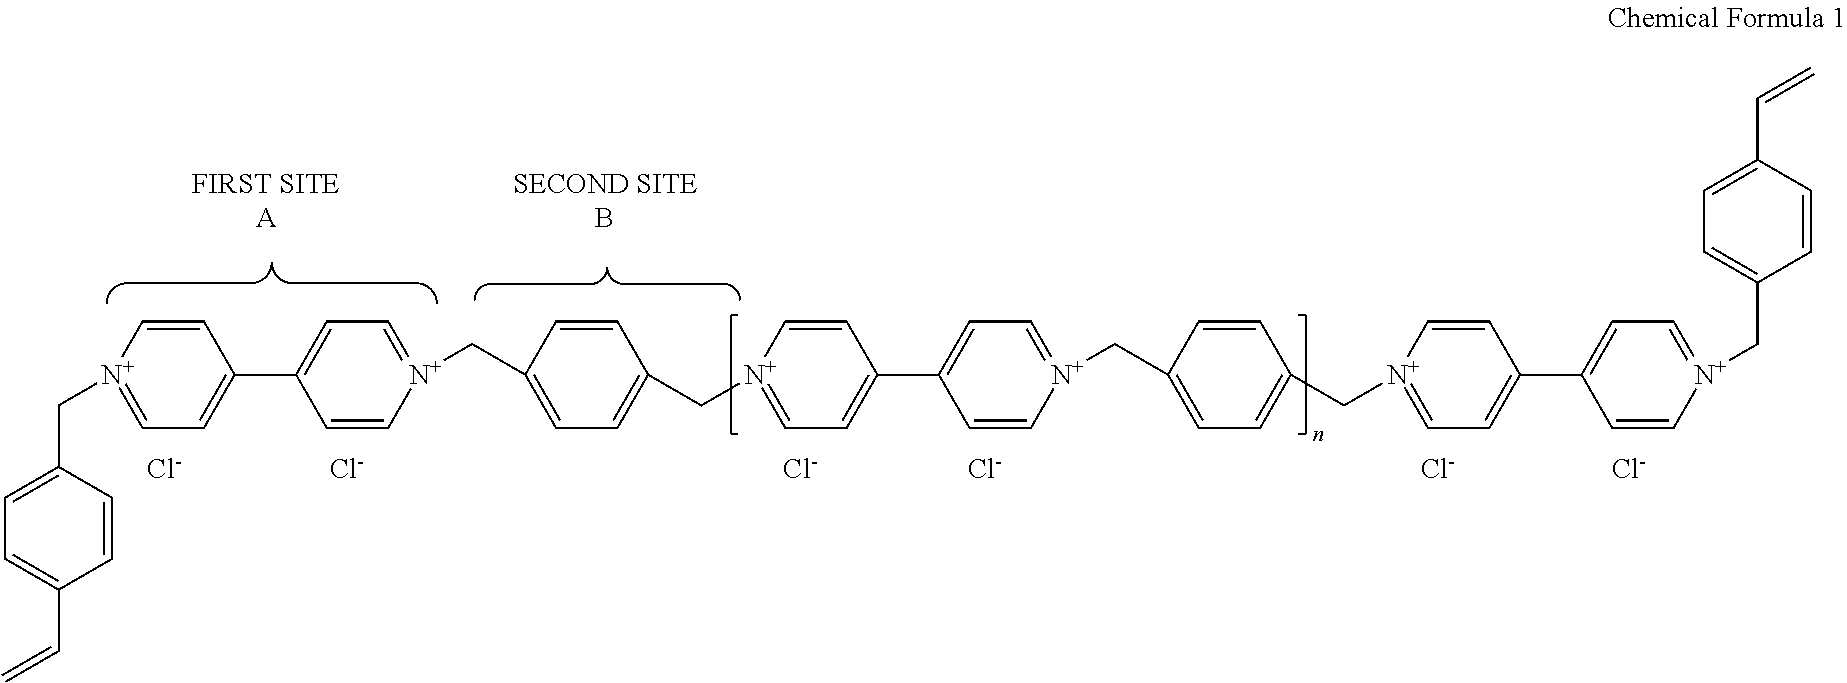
C1=CC(C[N+]2=CC=C(C3=CC=[N+](CC4=CC=C(C[N+]5=CC=C(C6=CC=[N+](CC7=CC=C(C[N+]8=CC=C(C9=CC=[N+](CC%10=CC=C(C=C)C=C%10)C=C9)C=C8)C=C7)C=C6)C=C5)C=C4)C=C3)C=C2)=CC=C1C=C.[Cl-].[Cl-].[Cl-].[Cl-].[Cl-].[Cl-]
